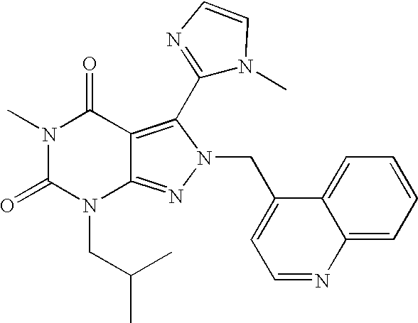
N1(C)C(=O)N(CC(C)C)C2=NN(CC3=CC=NC4=CC=CC=C34)C(C3=NC=CN3C)=C2C1=O
